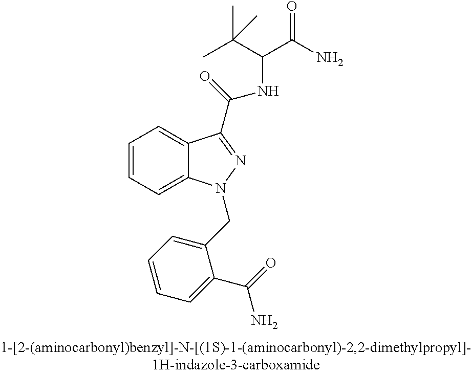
C1=CC=C2C(=C1)C(C(=O)NC(C(C)(C)C)C(=O)N)=NN2CC1=CC=CC=C1C(N)=O
